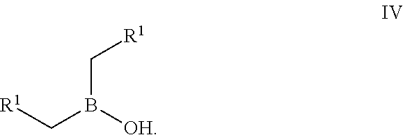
[R1]CB([OH])C[R1]
